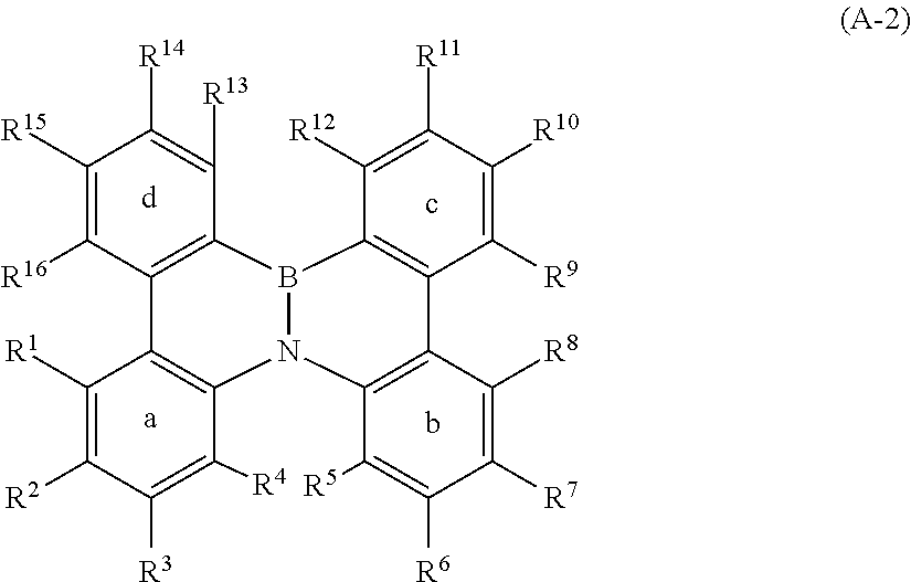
C12=C(B3N(C4=C1C([R1])=C([R2])C([R3])=C4[R4])C1=C(C4=C3C([R12])=C([R11])C([R10])=C4[R9])C([R8])=C([R7])C([R6])=C1[R5])C([R13])=C([R14])C([R15])=C2[R16]
